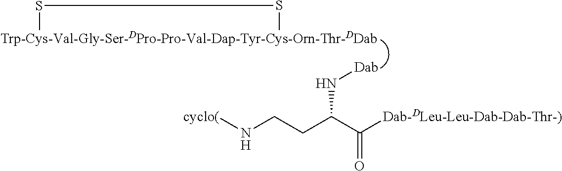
[Trp-Cys-Val-Gly-Ser-DPro-Pro-Val-Dap-Tyr-Cys-Orn-Thr-DDab]1SS1.[Dab]NC(CCN[cyclo(])C([Dab-DLeu-Leu-Dab-Dab-Thr-)])=O
